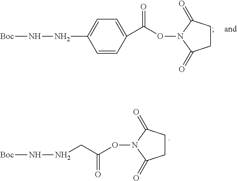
O(N1C(=O)CCC1=O)C(=O)C1=CC=C(NN[Boc])C=C1.[Boc]NNCC(=O)ON1C(=O)CCC1=O
